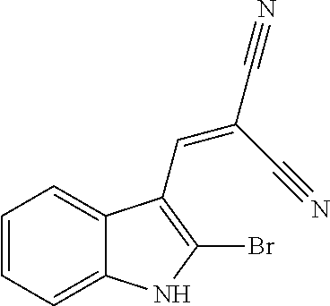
C1=CC=C2C(=C1)C(C=C(C#N)C#N)=C(Br)N2
